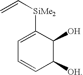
C1=C([SiMe2]C=C)C(O)C([OH])C=C1
